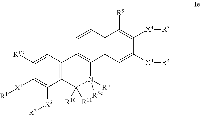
C1=CC2=C(C3=C1C1=C(C([R10])([R11])N3([R5])[R5a])C([X2][R2])=C([X1][R1])C([R12])=C1)C=C([X4][R4])C([X3][R3])=C2[R9]
